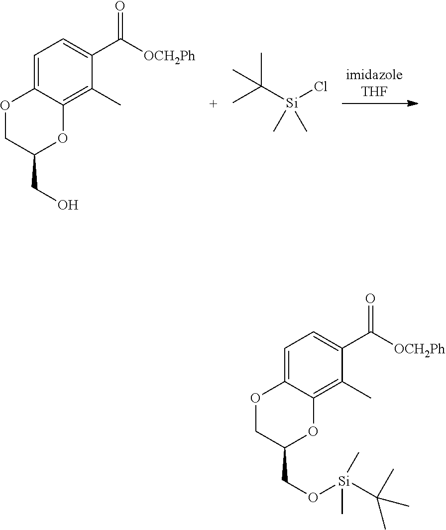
C1=C2C(=C(C)C(C([OCH2Ph])=O)=C1)OC(CO)CO2.CC([Si](Cl)(C)C)(C)C.C1=C2C(=C(C)C(C([OCH2Ph])=O)=C1)OC(CO[Si](C)(C)C(C)(C)C)CO2
